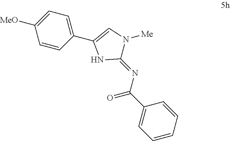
C1=CC=CC(C(N=C2N([Me])C=C(C3=CC=C([MeO])C=C3)N2)=O)=C1
